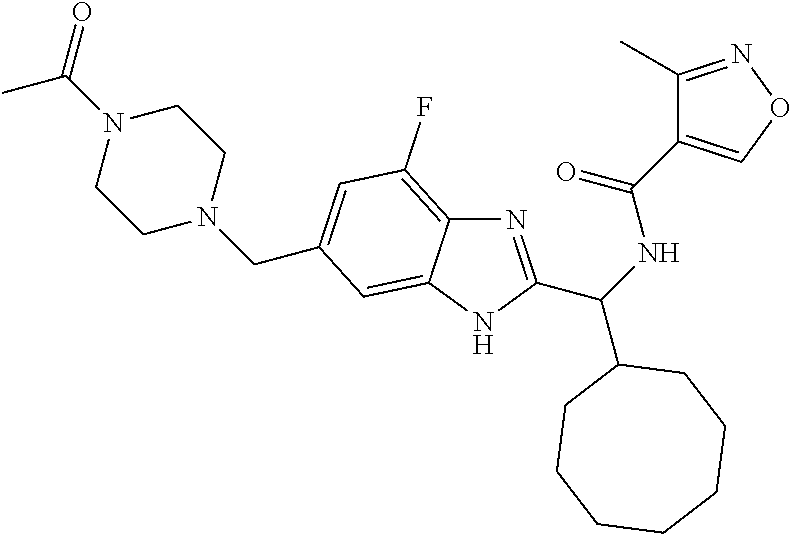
C1(C)=NOC=C1C(=O)NC(C1CCCCCCC1)C1=NC2=C(F)C=C(CN3CCN(C(=O)C)CC3)C=C2N1
